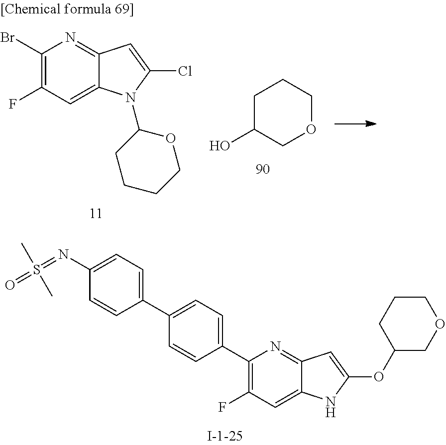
C1(C2=CC=C(C3=CC=C(N=S(=O)(C)C)C=C3)C=C2)=C(F)C=C2C(=N1)C=C(OC1CCCOC1)N2.C1C(O)COCC1.C1(Br)=C(F)C=C2C(=N1)C=C(Cl)N2C1CCCCO1
